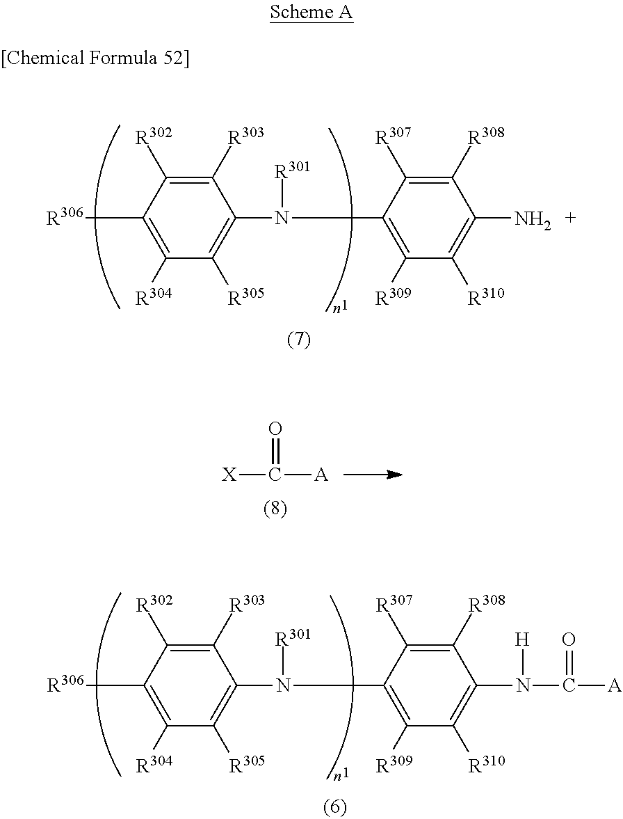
C1([R303])=C([R302])C([R306])=C([R304])C([R305])=C1N(C1=C([R309])C([R310])=C(N)C([R308])=C1[R307])[R301].[X]C([A])=O.C1([R303])=C([R302])C([R306])=C([R304])C([R305])=C1N(C1=C([R309])C([R310])=C(N(C([A])=O)[H])C([R308])=C1[R307])[R301]
